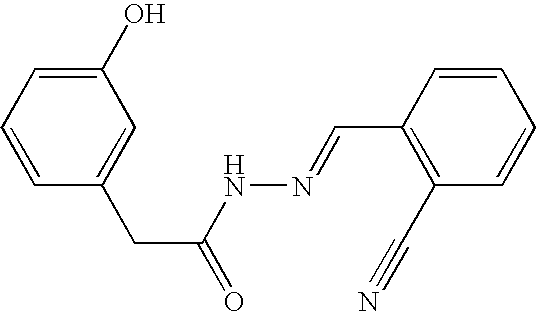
C1(O)=CC=CC(CC(=O)NN=CC2=C(C#N)C=CC=C2)=C1
